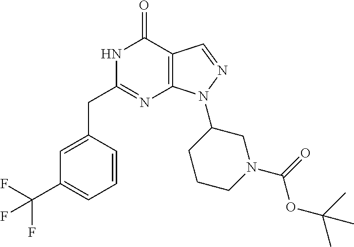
N1C(CC2=CC(C(F)(F)F)=CC=C2)=NC2=C(C1=O)C=NN2C1CCCN(C(=O)OC(C)(C)C)C1
